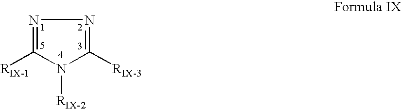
N1=C([RIX-1])N([RIX-2])C([RIX-3])=N1
